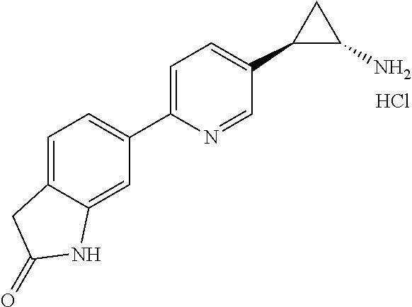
C1=C2C(=CC=C1C1=CC=C(C3C(N)C3)C=N1)CC(=O)N2.Cl
